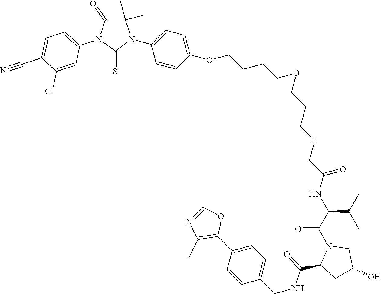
C(CCOCC(NC(C(C)C)C(=O)N1C(C(NCC2=CC=C(C3=C(C)N=CO3)C=C2)=O)CC(O)C1)=O)OCCCCOC1=CC=C(N2C(C)(C)C(=O)N(C3=CC=C(C#N)C(Cl)=C3)C2=S)C=C1
